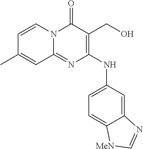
C1=CN2C(=NC(NC3=CC=C4C(=C3)N=C[MeN]4)=C(CO)C2=O)C=C1C
